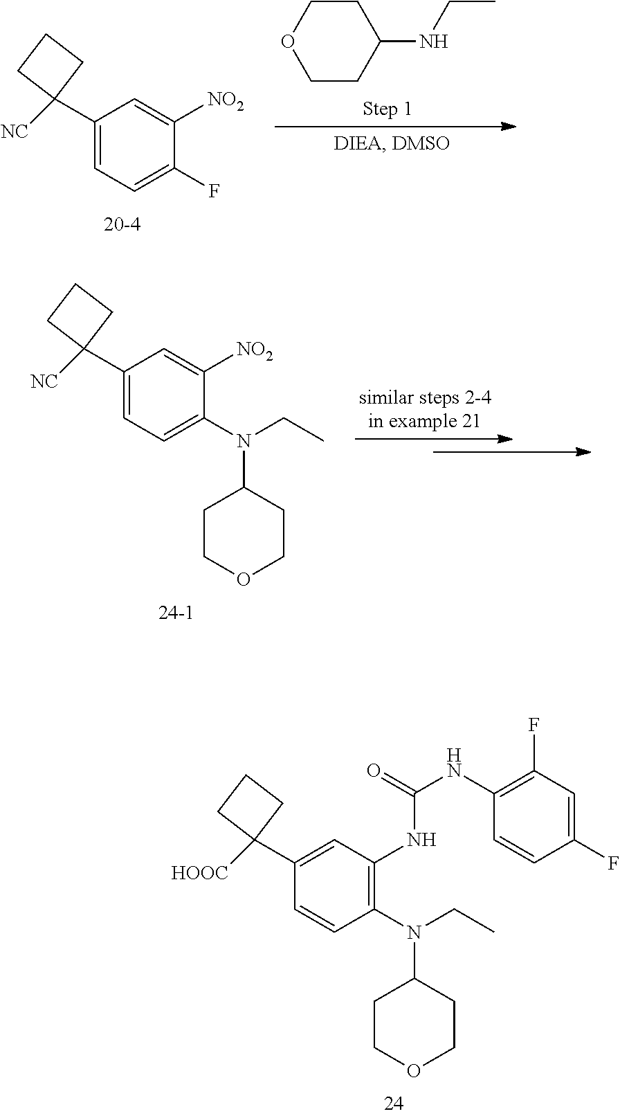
C1CC(NCC)CCO1.C1(C2([NC])CCC2)=CC=C(F)C([NO2])=C1.C1(C2([NC])CCC2)=CC=C(N(CC)C2CCOCC2)C([NO2])=C1.C1(C2([HOOC])CCC2)=CC(NC(NC2=C(F)C=C(F)C=C2)=O)=C(N(CC)C2CCOCC2)C=C1
